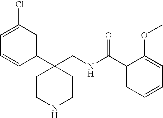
C1CC(C2=CC(Cl)=CC=C2)(CNC(C2=CC=CC=C2OC)=O)CCN1
